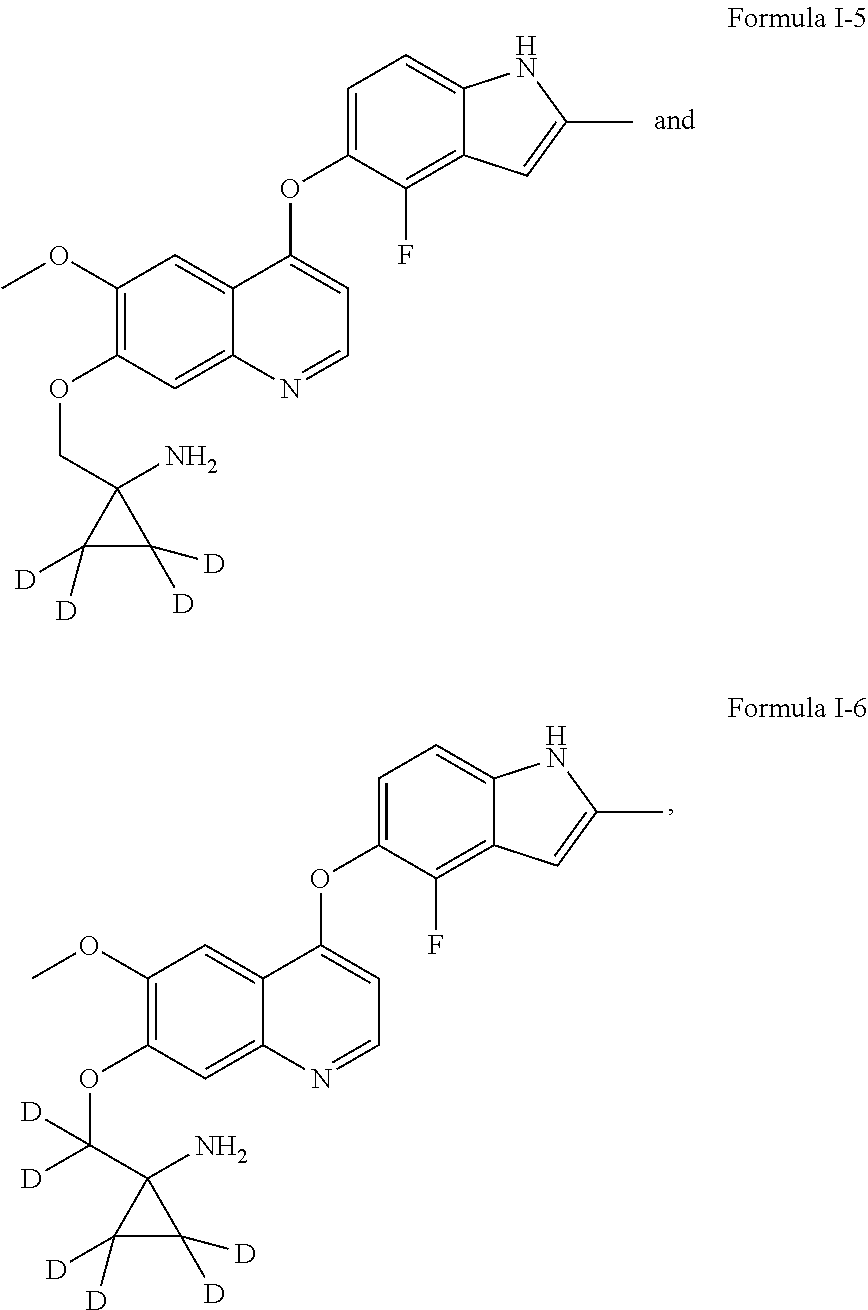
C1(OC)=C(OCC2(N)C([D])([D])C2([D])[D])C=C2C(=C1)C(OC1=CC=C3C(=C1F)C=C(C)N3)=CC=N2.C1(OC)=C(OC(C2(N)C([D])([D])C2([D])[D])([D])[D])C=C2C(=C1)C(OC1=CC=C3C(=C1F)C=C(C)N3)=CC=N2
